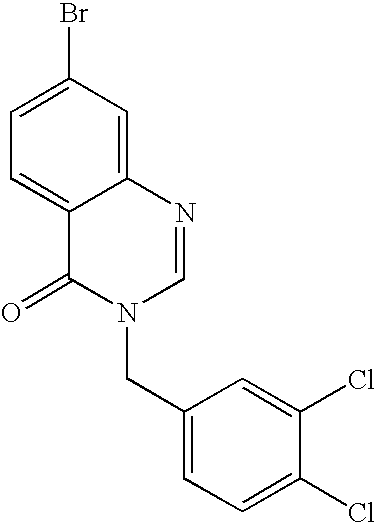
C1=NC2=CC(Br)=CC=C2C(=O)N1CC1=CC=C(Cl)C(Cl)=C1
